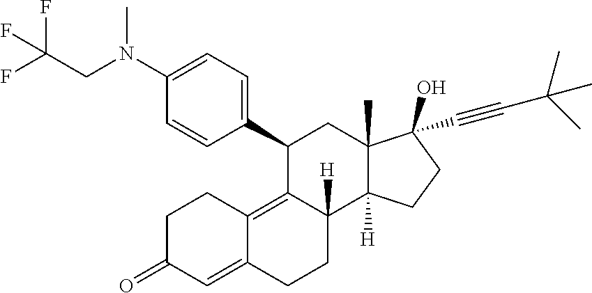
C1(C2=CC=C(N(CC(F)(F)F)C)C=C2)C2=C3C(=CC(=O)CC3)CCC2([H])C2([H])C(C)(C1)C(C#CC(C)(C)C)(O)CC2
